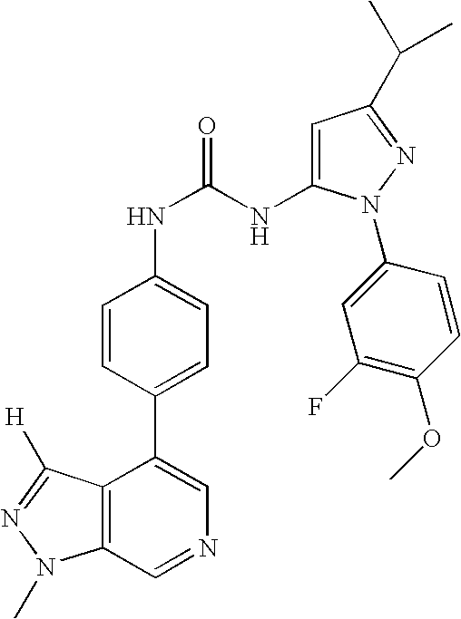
C12=C(C=NC=C1C1=CC=C(NC(NC3=CC(C(C)C)=NN3C3=CC(F)=C(OC)C=C3)=O)C=C1)N(C)N=C2[H]
